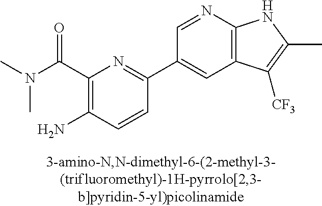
C(C1=C(N)C=CC(C2=CC3=C(N=C2)NC(C)=C3[CF3])=N1)(=O)N(C)C
